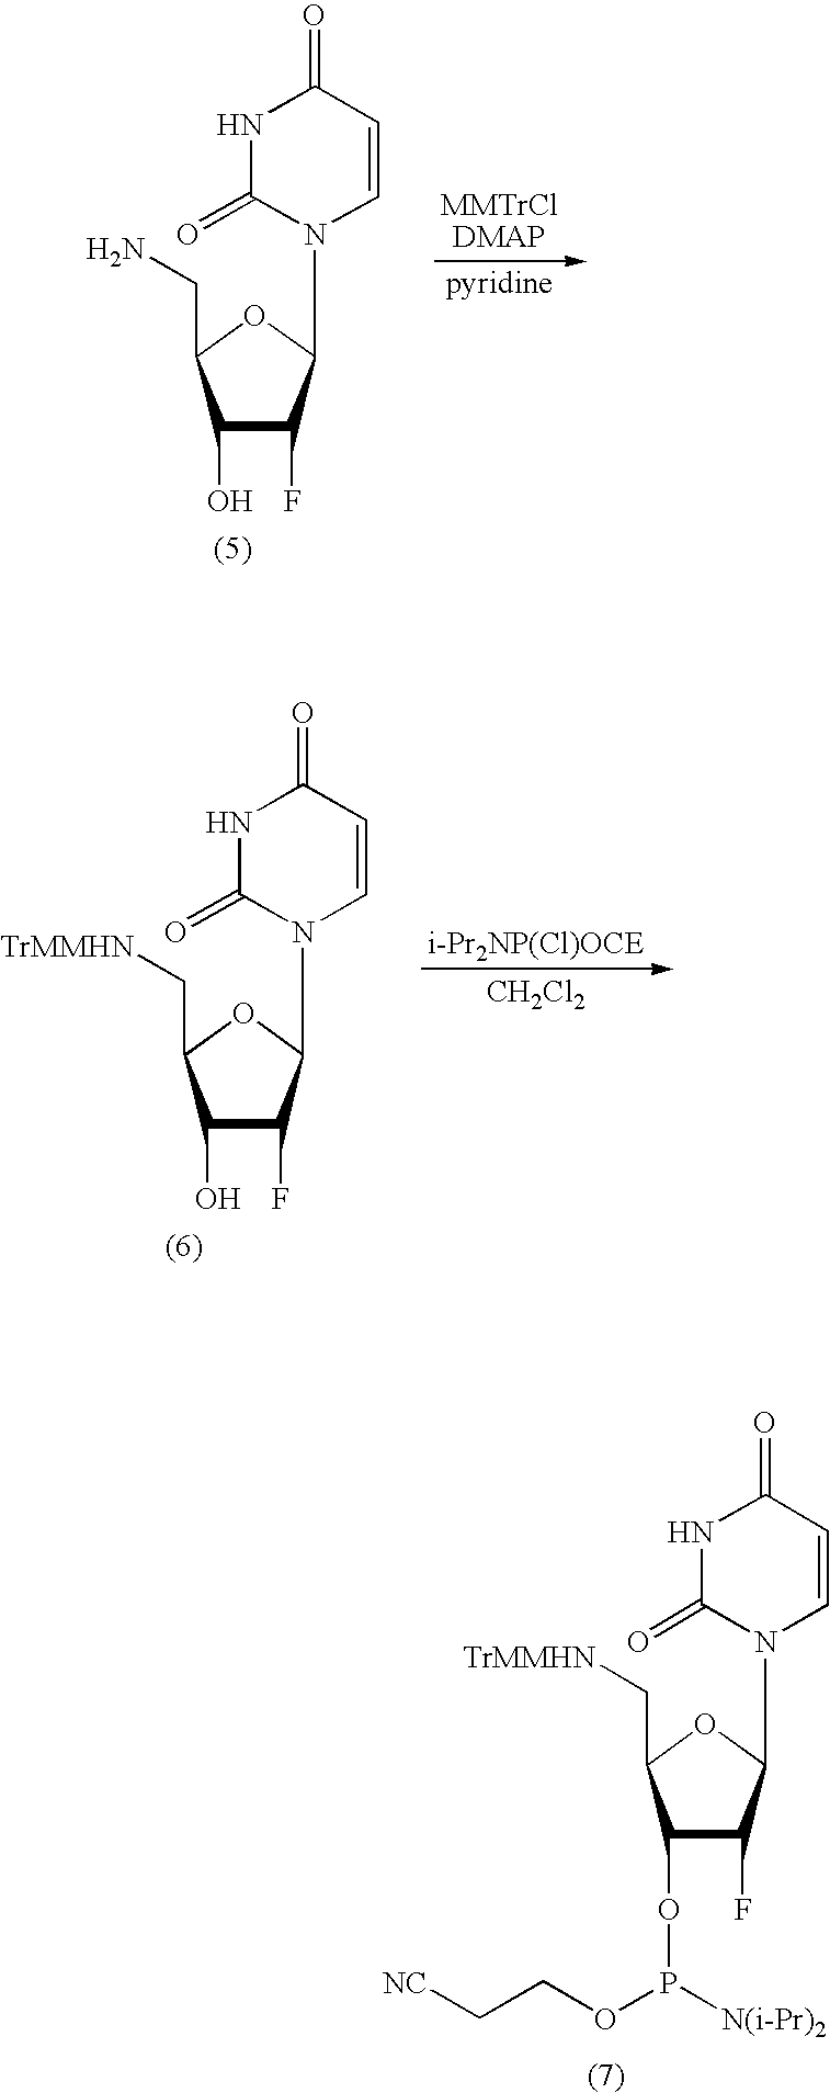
C1(O)C(F)C(N2C=CC(=O)NC2=O)OC1CN.C1(O)C(F)C(N2C=CC(=O)NC2=O)OC1C[TrMMHN].[CH2Cl2].C1(OP(OCC[NC])[N(i-Pr)2])C(F)C(N2C=CC(=O)NC2=O)OC1C[TrMMHN]
